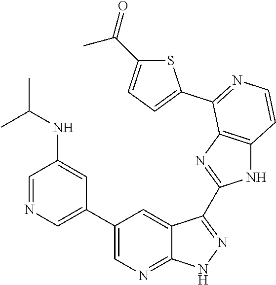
C1=NC=C(C2=CN=C3C(=C2)C(C2=NC4=C(N2)C=CN=C4C2=CC=C(C(=O)C)S2)=NN3)C=C1NC(C)C
